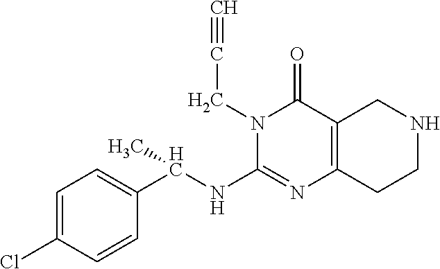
C1=C(Cl)C=CC(C(NC2=NC3=C(C(=O)N2CC#C)CNCC3)C)=C1
